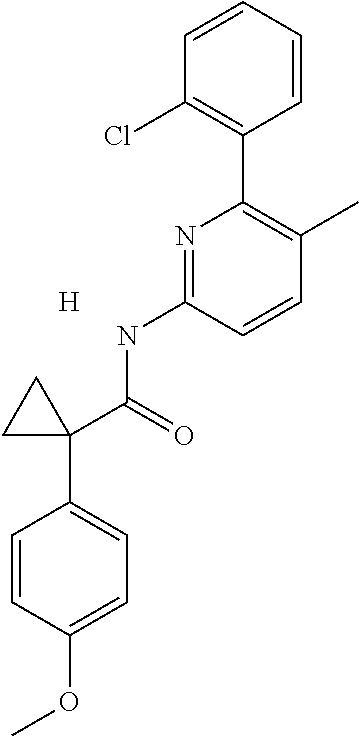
C1=CC=CC(C2=C(C)C=CC(NC(=O)C3(C4=CC=C(OC)C=C4)CC3)=N2)=C1Cl.[H]
